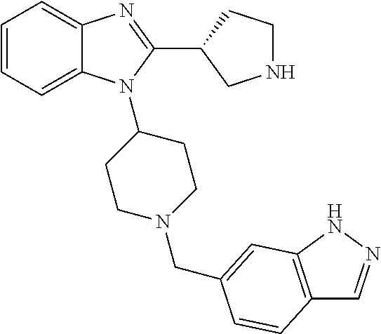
C1=CC=C2C(=C1)N=C(C1CNCC1)N2C1CCN(CC2=CC3=C(C=NN3)C=C2)CC1
